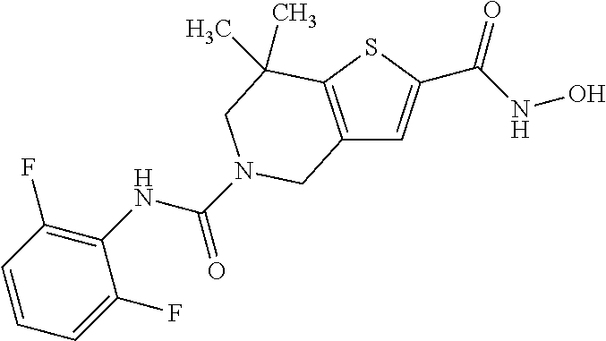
C12=C(SC(C(NO)=O)=C1)C(C)(C)CN(C(=O)NC1=C(F)C=CC=C1F)C2
